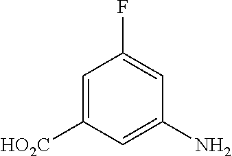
C1=C([HO2C])C=C(N)C=C1F
